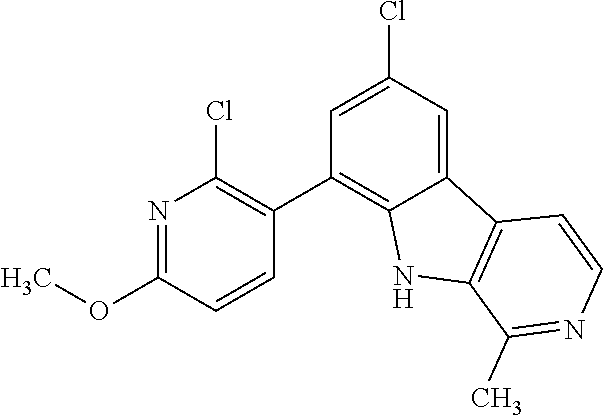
C1=C(Cl)C=C2C(=C1C1=C(Cl)N=C(OC)C=C1)NC1=C2C=CN=C1C
